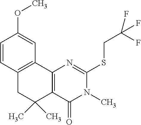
C1=CC2=C(C=C1OC)C1=C(C(C)(C)C2)C(=O)N(C)C(SCC(F)(F)F)=N1
